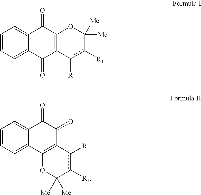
C1=CC=C2C(=C1)C(=O)C(=O)C1=C2OC([Me])([Me])c([R1])c1[R].C1=CC=C2C(=C1)C(=O)C1=C(C2=O)c([R])c([R1])C([Me])([Me])O1
